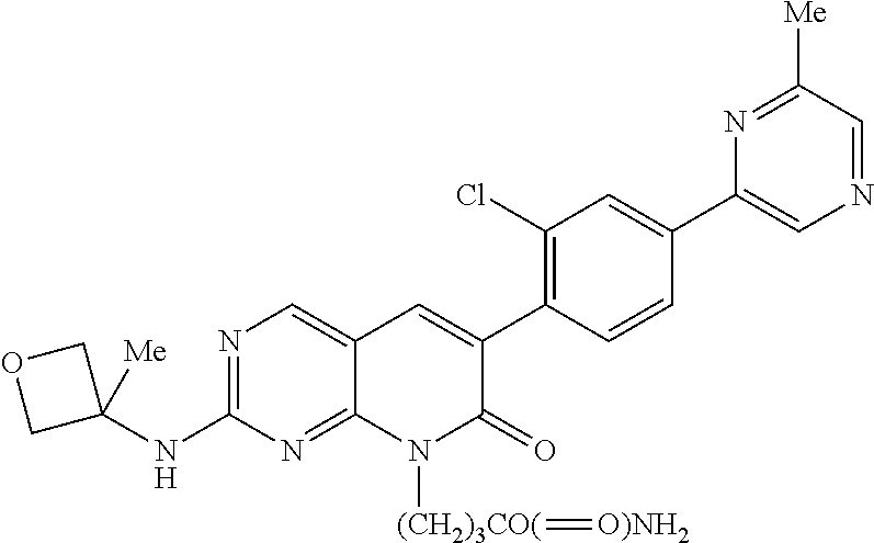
N1=C(NC2([Me])COC2)N=C2C(=C1)C=C(C1=C(Cl)C=C(C3=CN=CC([Me])=N3)C=C1)C(=O)N2[(CH2)3CO(]=[O)NH2]
